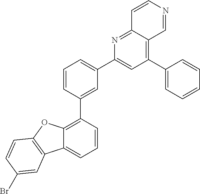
C12=C(C3=CC(C4=CC(C5=CC=CC=C5)=C5C(=N4)C=CN=C5)=CC=C3)C=CC=C1C1=C(O2)C=CC(Br)=C1
